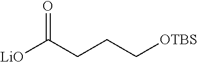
[LiO]C(CCC[OTBS])=O
